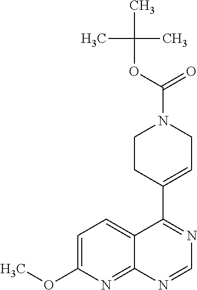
C1=C(OC)N=C2C(=C1)C(C1=CCN(C(OC(C)(C)C)=O)CC1)=NC=N2
